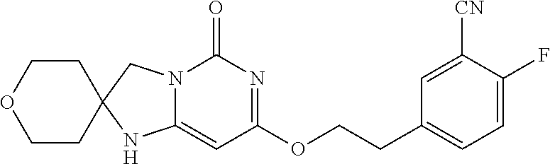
C1CC2(CCO1)NC1=CC(OCCC3=CC=C(F)C([CN])=C3)=NC(=O)N1C2
